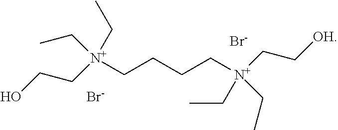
[N+](CCCC[N+](CC[OH])(CC)CC)(CC)(CC)CCO.[Br-].[Br-]
